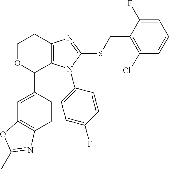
C12=C(N(C3=CC=C(F)C=C3)C(SCC3=C(Cl)C=CC=C3F)=N1)C(C1=CC3=C(C=C1)N=C(C)O3)OCC2
